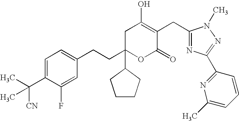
C1=C(C(C)([CN])C)C(F)=CC(CCC2(C3CCCC3)OC(=O)C(CC3=NC(C4=NC(C)=CC=C4)=NN3C)=C(O)C2)=C1
